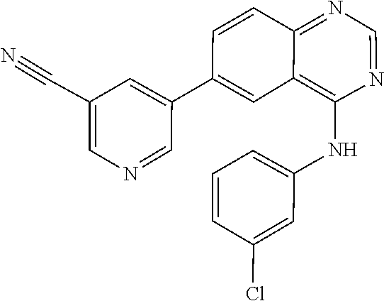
C1(C2=CC3=C(NC4=CC=CC(Cl)=C4)N=CN=C3C=C2)=CC(C#N)=CN=C1
